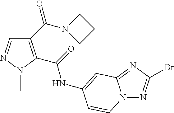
C1(C(=O)N2CCC2)=C(C(=O)NC2=CC3=NC(Br)=NN3C=C2)N(C)N=C1
